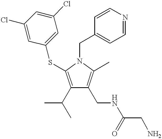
C1(C(C)C)=C(SC2=CC(Cl)=CC(Cl)=C2)N(CC2=CC=NC=C2)C(C)=C1CNC(CN)=O
